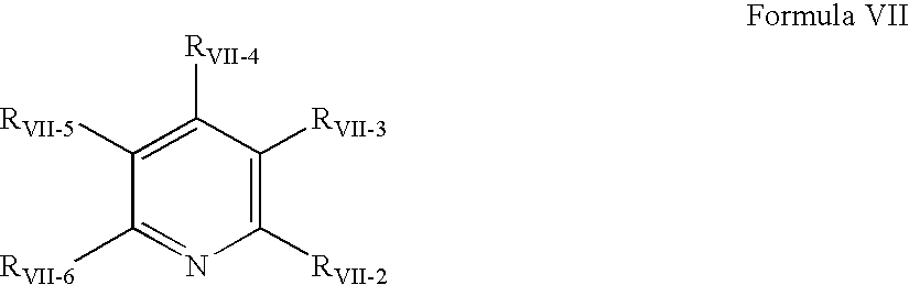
C1([RVII-5])=C([RVII-4])C([RVII-3])=C([RVII-2])N=C1[RVII-6]
